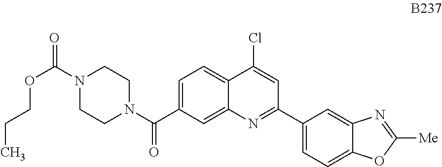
C1=C(C(N2CCN(C(=O)OCCC)CC2)=O)C=C2C(=C1)C(Cl)=CC(C1=CC=C3C(=C1)N=C([Me])O3)=N2
